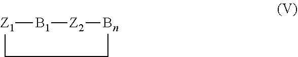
[Z1]1[B1][Z2][Bn]CC1
